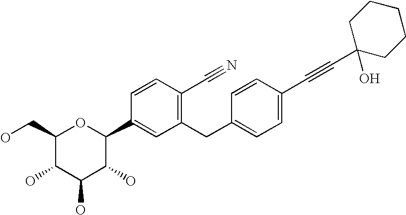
C1(CO)C(O)C(O)C(O)C(C2=CC(CC3=CC=C(C#CC4(O)CCCCC4)C=C3)=C(C#N)C=C2)O1
